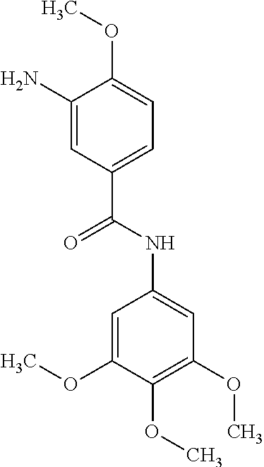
C1(N)=CC(C(NC2=CC(OC)=C(OC)C(OC)=C2)=O)=CC=C1OC
